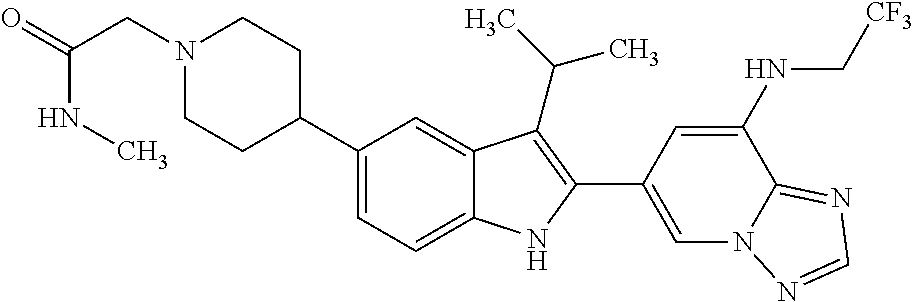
N1(CC(=O)NC)CCC(C2=CC=C3C(=C2)C(C(C)C)=C(C2=CN4C(=NC=N4)C(NC[CF3])=C2)N3)CC1
